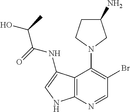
C12=C(N=CC(Br)=C1N1CC(N)CC1)NC=C2NC(=O)C(O)C
